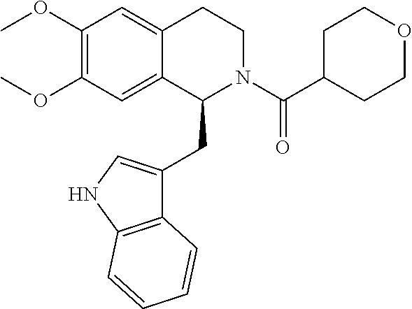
COC1=C(OC)C=C2C(=C1)CCN(C(C1CCOCC1)=O)C2CC1=CNC2=C1C=CC=C2
